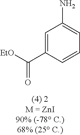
C1=C(C([EtO])=O)C=CC=C1N
